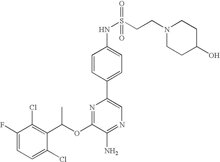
C1=C(F)C(Cl)=C(C(OC2=NC(C3=CC=C(NS(CCN4CCC(O)CC4)(=O)=O)C=C3)=CN=C2N)C)C(Cl)=C1
